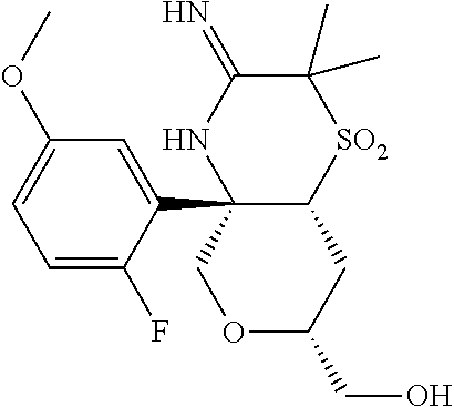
C12(C3=CC(OC)=CC=C3F)C(CC(CO)OC1)[SO2]C(C)(C)C(=N)N2
